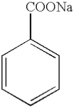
C1=CC=CC=C1[COONa]
